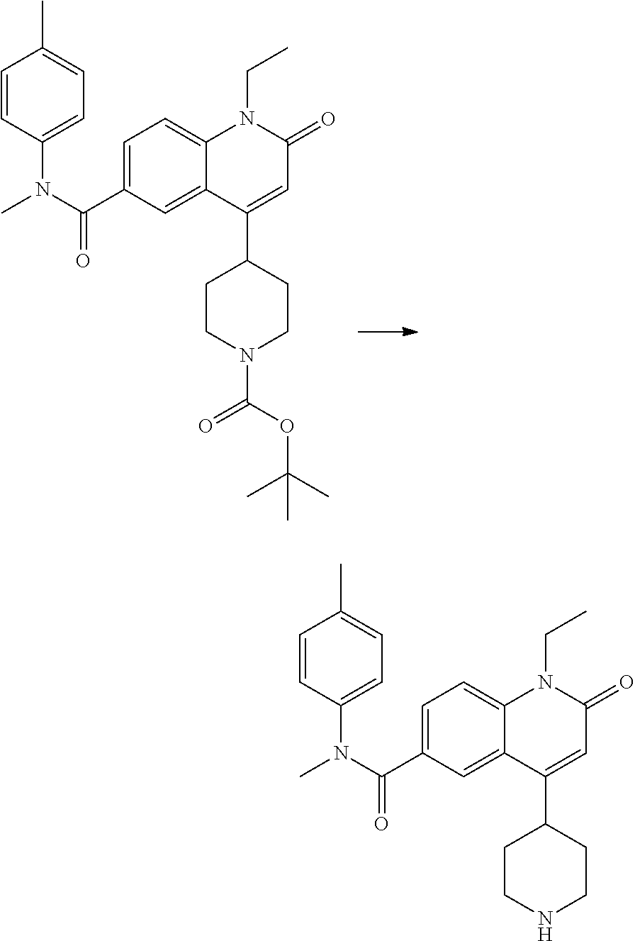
C(C1=CC=C2C(=C1)C(C1CCN(C(=O)OC(C)(C)C)CC1)=CC(=O)N2CC)(N(C)C1=CC=C(C)C=C1)=O.C(C1=CC=C2C(=C1)C(C1CCNCC1)=CC(=O)N2CC)(N(C)C1=CC=C(C)C=C1)=O
